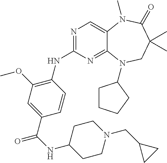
N1=C(NC2=C(OC)C=C(C(NC3CCN(CC4CC4)CC3)=O)C=C2)N=C2C(=C1)N(C)C(=O)C(C)(C)CN2C1CCCC1
